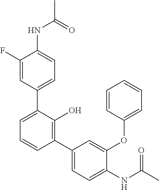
C1(NC(C)=O)=CC=C(C2=CC=CC(C3=CC=C(NC(C)=O)C(OC4=CC=CC=C4)=C3)=C2O)C=C1F
